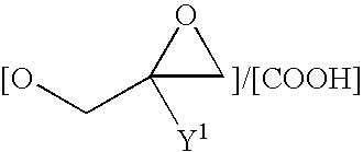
[[O]CC1([Y1])CO1.[]/[COOH]]
